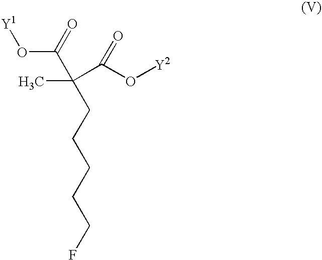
O(C(=O)C(C(O[Y2])=O)(C)CCCCCF)[Y1]
